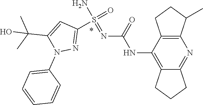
C1=C(N2C(C(O)(C)C)=CC(S(=O)(N)=NC(NC3=C4CCCC4=NC4=C3CCC4C)=O)=N2)C=CC=C1
